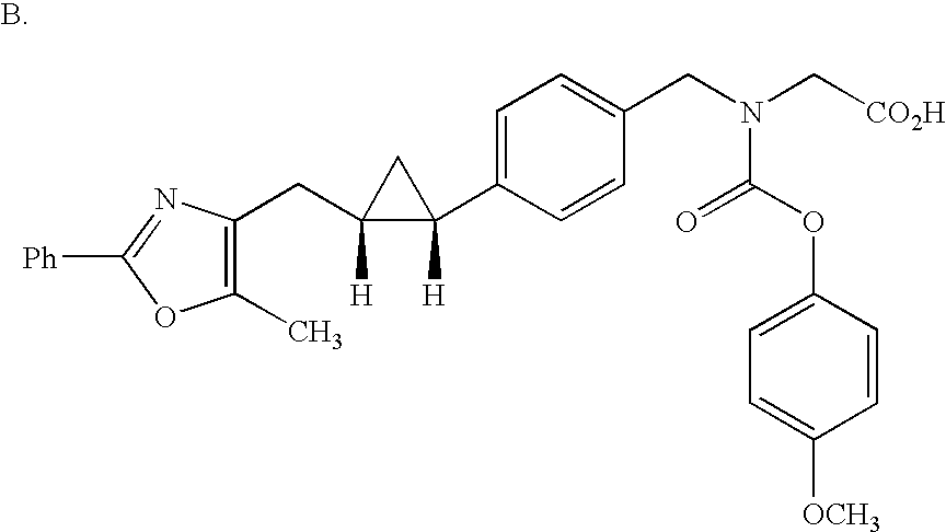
C1(C)=C(CC2([H])C(C3=CC=C(CN(C(=O)OC4=CC=C([OCH3])C=C4)C[CO2H])C=C3)([H])C2)N=C([Ph])O1
